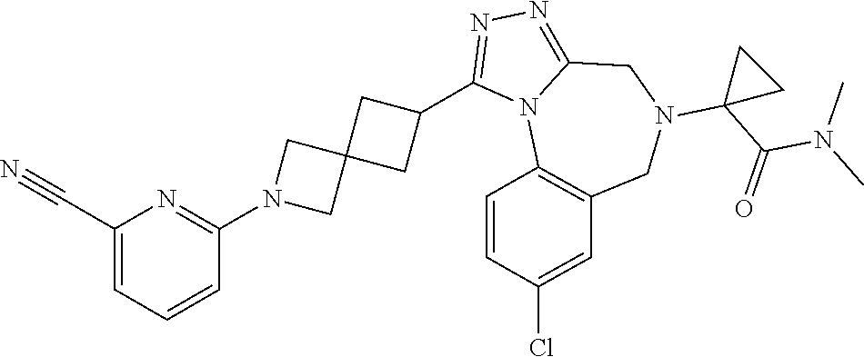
C1(C#N)=CC=CC(N2CC3(C2)CC(C2=NN=C4N2C2=C(CN(C5(C(N(C)C)=O)CC5)C4)C=C(Cl)C=C2)C3)=N1
